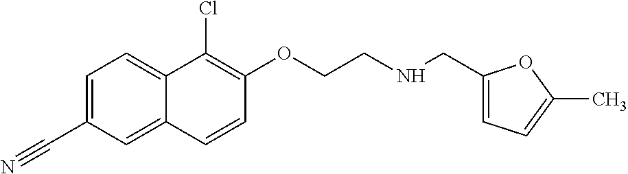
C1=C(C#N)C=C2C(=C1)C(Cl)=C(OCCNCC1=CC=C(C)O1)C=C2
